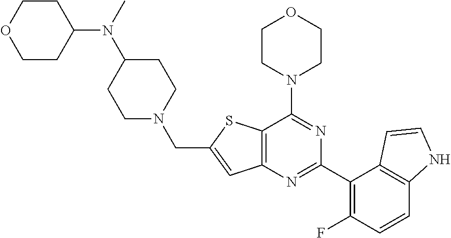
C12=C(N=C(C3=C(F)C=CC4=C3C=CN4)N=C1N1CCOCC1)C=C(CN1CCC(N(C3CCOCC3)C)CC1)S2
